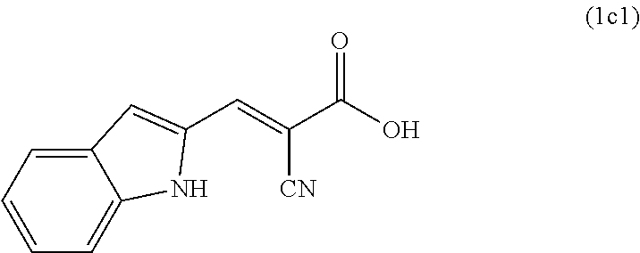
C12=CC=CC=C1NC(C=C(C(O)=O)[CN])=C2
